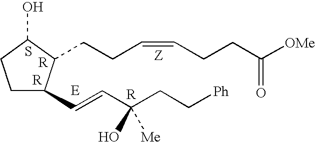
C1C(C=CC(CC[Ph])(O)[Me])C(CCC=CCCC([OMe])=O)C(O)C1.S
